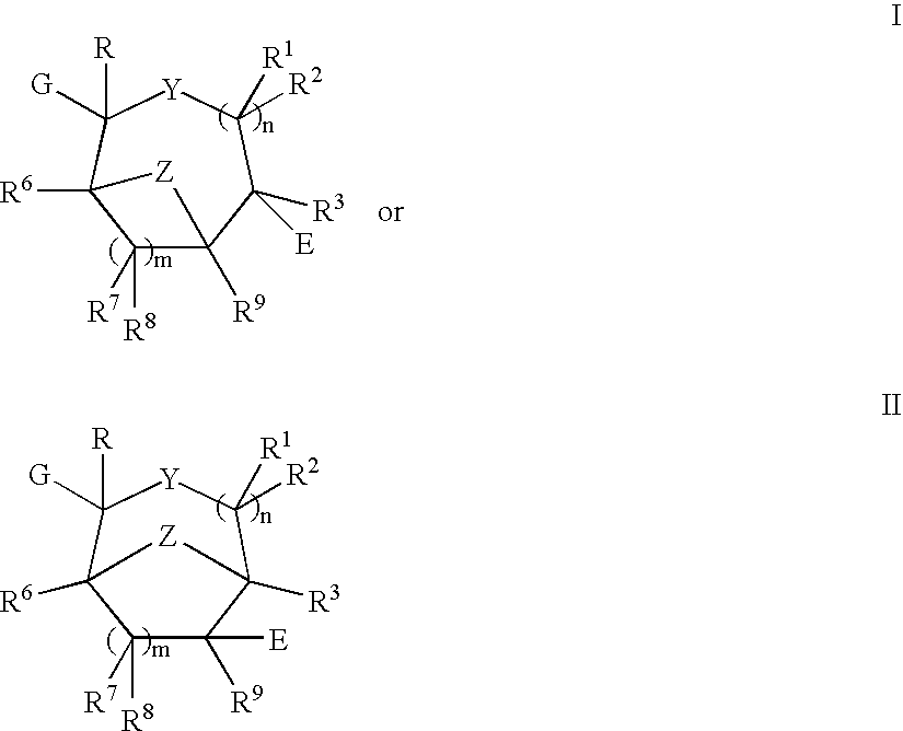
C1([R7])([R8])C([R9])([E])C2([R3])C([R2])([R1])[Y]C([G])([R])C1([R6])[Z]2.C1([R7])([R8])C2([R9])C([R3])([E])C([R2])([R1])[Y]C([G])([R])C1([R6])[Z]2
